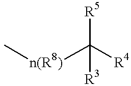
C[n(R8)]C([R4])([R5])[R3]
